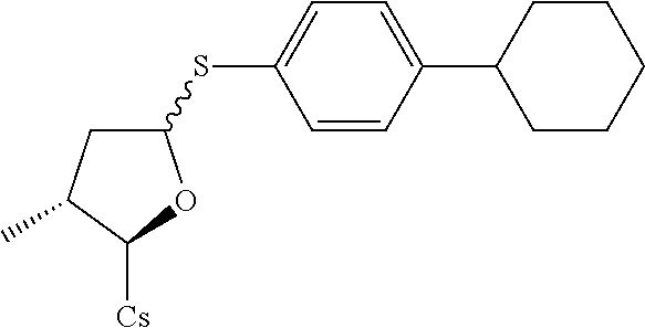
C1(SC2=CC=C(C3CCCCC3)C=C2)CC(C)C([Cs])O1
